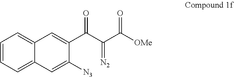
C1=CC=C2C(=C1)C=C(C(C(C([OMe])=O)=[N2])=O)C([N3])=C2
